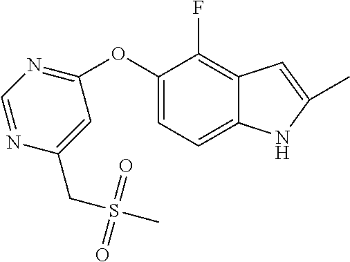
C1(OC2=NC=NC(CS(=O)(=O)C)=C2)=CC=C2C(=C1F)C=C(C)N2
